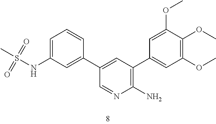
C1=C(NS(C)(=O)=O)C=C(C2=CC(C3=CC(OC)=C(OC)C(OC)=C3)=C(N)N=C2)C=C1
